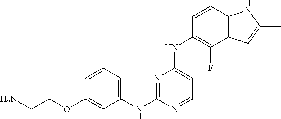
O(C1=CC(NC2=NC(NC3=C(F)C4=C(C=C3)NC(C)=C4)=CC=N2)=CC=C1)CCN
